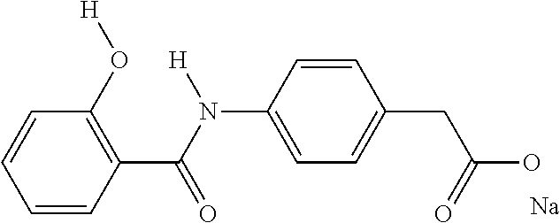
C1=CC(C(N(C2=CC=C(CC(O)=O)C=C2)[H])=O)=C(O[H])C=C1.[Na]
